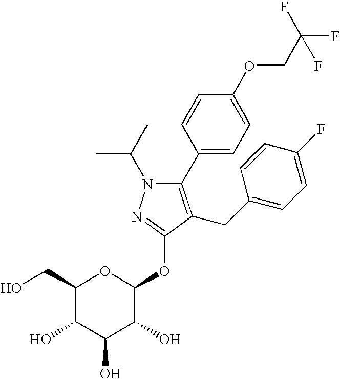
N1(C(C)C)C(C2=CC=C(OCC(F)(F)F)C=C2)=C(CC2=CC=C(F)C=C2)C(OC2OC(CO)C(O)C(O)C2O)=N1
